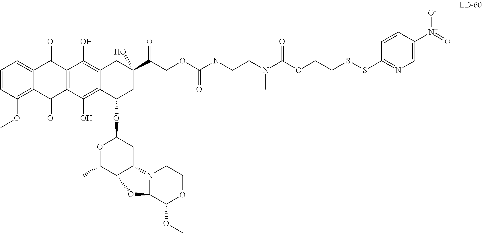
C1=CC(OC)=C2C(=C1)C(=O)C1=C(C2=O)C(O)=C2C(=C1O)CC(C(=O)COC(N(CCN(C(OCC(SSC1=NC=C([N+](=O)[O-])C=C1)C)=O)C)C)=O)(O)CC2OC1OC(C)C2C(C1)N1C(C(OC)OCC1)O2
